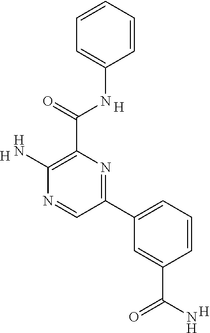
C1=CC=CC=C1NC(C1=C(N)N=CC(C2=CC=CC(C(N)=O)=C2)=N1)=O.[H].[H].[H]
